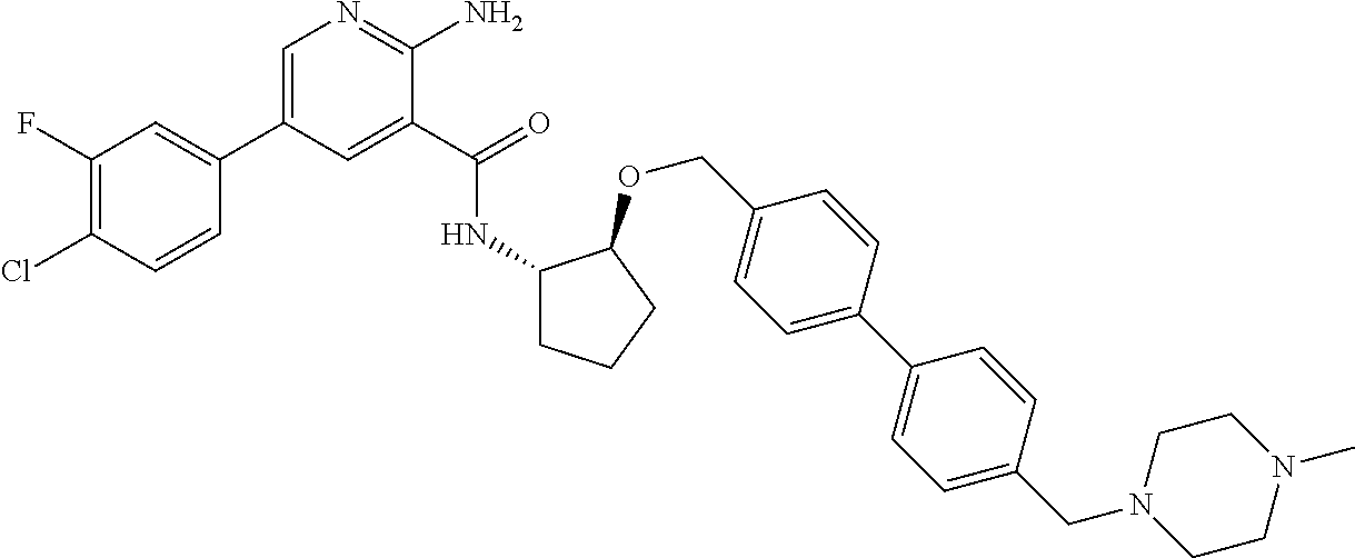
C1=C(C2=CC(F)=C(Cl)C=C2)C=C(C(=O)NC2CCCC2OCC2=CC=C(C3=CC=C(CN4CCN(C)CC4)C=C3)C=C2)C(N)=N1
